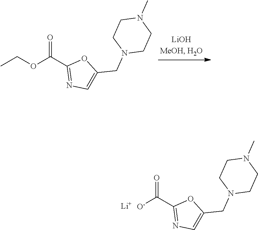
[O-]C(C1=NC=C(CN2CCN(C)CC2)O1)=O.[Li].CCOC(C1=NC=C(CN2CCN(C)CC2)O1)=O
